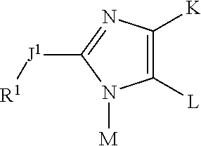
C1([L])=C([K])N=C([J1][R1])N1[M]
